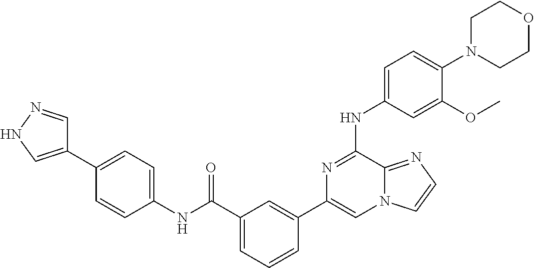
C1=C(NC2=NC(C3=CC(C(=O)NC4=CC=C(C5=CNN=C5)C=C4)=CC=C3)=CN3C2=NC=C3)C=C(OC)C(N2CCOCC2)=C1
